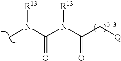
CN(C(N(C(C[Q])=O)[R13])=O)[R13]
